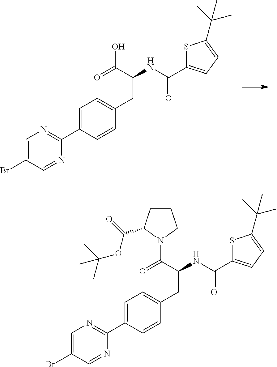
C1(C2=NC=C(Br)C=N2)=CC=C(CC(NC(C2=CC=C(C(C)(C)C)S2)=O)C(=O)N2CCCC2C(=O)OC(C)(C)C)C=C1.C1(C2=NC=C(Br)C=N2)=CC=C(CC(NC(C2=CC=C(C(C)(C)C)S2)=O)C(=O)O)C=C1
